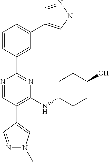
C1=C(C2=NC(NC3CCC(O)CC3)=C(C3=CN(C)N=C3)C=N2)C=CC=C1C1=CN(C)N=C1
